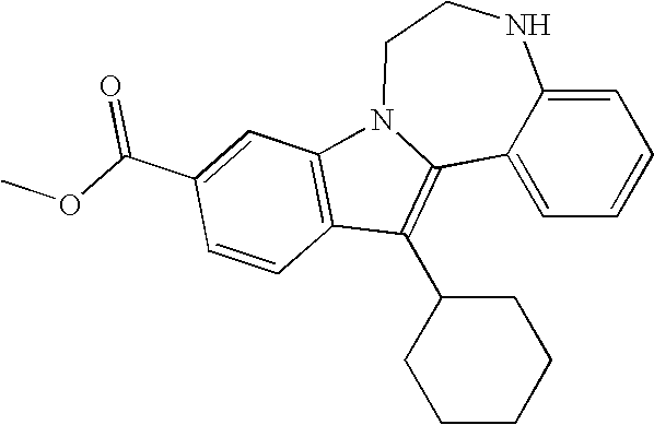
C1(C(OC)=O)=CC2=C(C=C1)C(C1CCCCC1)=C1N2CCNC2=CC=CC=C12
